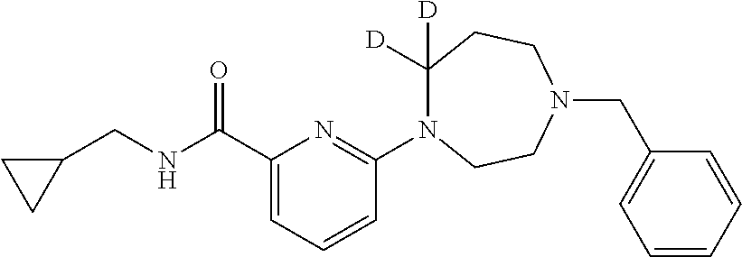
C1([D])([D])N(C2=NC(C(NCC3CC3)=O)=CC=C2)CCN(CC2=CC=CC=C2)CC1
